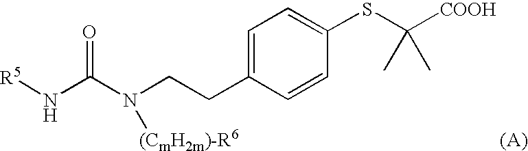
[R5]NC(N(CCC1=CC=C(SC([COOH])(C)C)C=C1)[(CmH2m)-R6])=O
